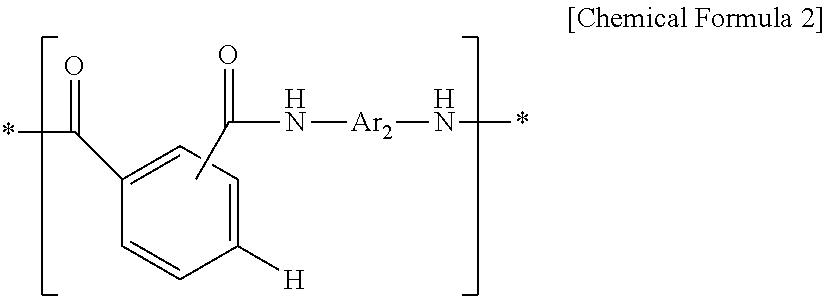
C1=C(C(*)=O)C=CC([H])=C1.CC(N[Ar2]N*)=O
